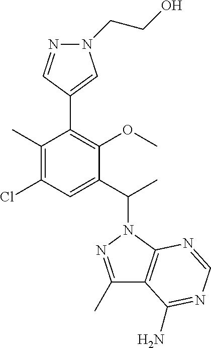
N1(CCO)N=CC(C2=C(OC)C(C(C)N3N=C(C)C4=C3N=CN=C4N)=CC(Cl)=C2C)=C1
